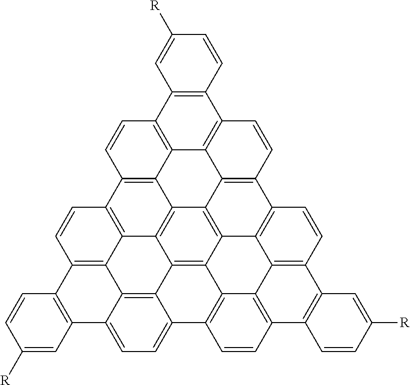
C1([R])=CC2=C(C=C1)C1=C3C4=C5C(=CC=C24)C2=C4C6=C5C5=C7C8=C6C6=C(C=CC9=C6C4=C(C=C2)C2=C9C=C([R])C=C2)C2=C8C4=C(C6=C(C8=C4C7=C(C(=C35)C=C1)C=C8)C=C([R])C=C6)C=C2
